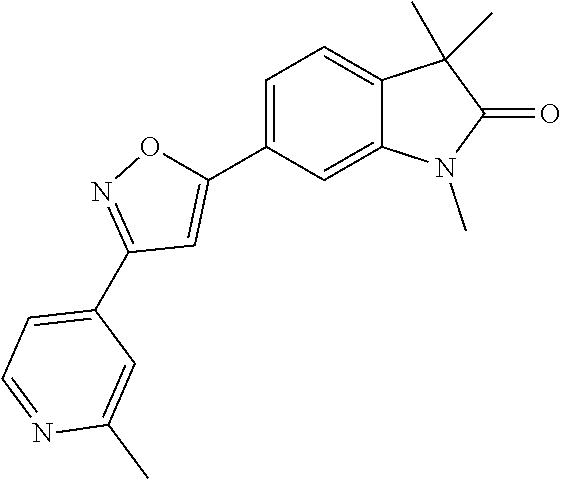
C1=C(C2=CC(C3=CC=NC(C)=C3)=NO2)C=C2C(=C1)C(C)(C)C(=O)N2C
